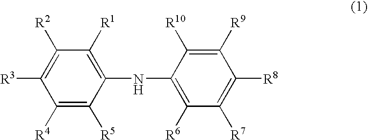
C1([R4])=C([R5])C(NC2=C([R6])C([R7])=C([R8])C([R9])=C2[R10])=C([R1])C([R2])=C1[R3]
